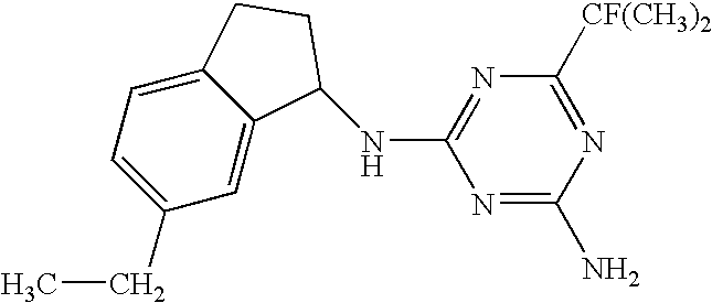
C1(CC)=CC=C2C(=C1)C(NC1=NC([CF(CH3)2])=NC(N)=N1)CC2
